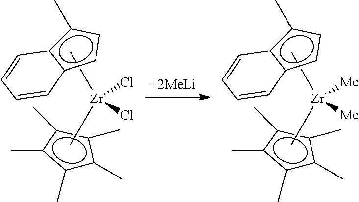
c1c(C)c2c(c1)C=CC=C2.c1(C)c(C)c(C)c(C)c1C.C[Zr](Cl)(Cl)C.c1c(C)c2c(c1)C=CC=C2.c1(C)c(C)c(C)c(C)c1C.C[Zr]([Me])([Me])C
